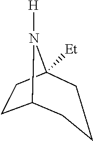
C12CCC([Et])(N1[H])CCC2
